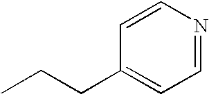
CCCC1=CC=NC=C1
